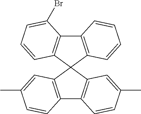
C12=C(C3(C4=C1C(Br)=CC=C4)C1=C(C4=C3C=C(C)C=C4)C=CC(C)=C1)C=CC=C2
